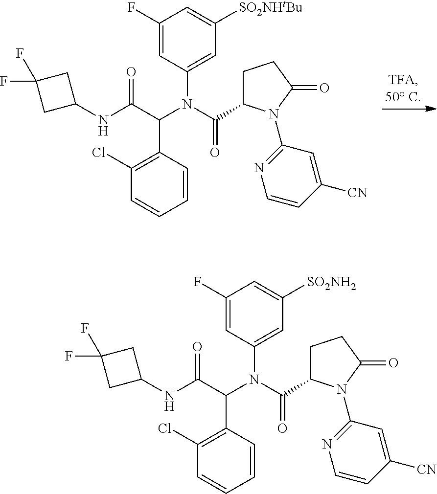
FC1(F)CC(NC(C(N(C(C2CCC(=O)N2C2=NC=CC([CN])=C2)=O)C2=CC([SO2NHtBu])=CC(F)=C2)C2=C(Cl)C=CC=C2)=O)C1.FC1(F)CC(NC(C(N(C(C2CCC(=O)N2C2=NC=CC([CN])=C2)=O)C2=CC([SO2NH2])=CC(F)=C2)C2=C(Cl)C=CC=C2)=O)C1
